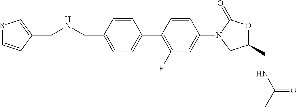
C1(CNC(=O)C)OC(=O)N(C2=CC(F)=C(C3=CC=C(CNCC4=CSC=C4)C=C3)C=C2)C1
